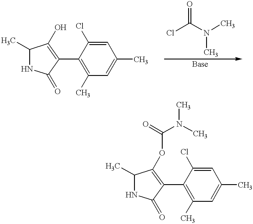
C1(C)NC(=O)C(C2=C(C)C=C(C)C=C2Cl)=C1O.ClC(N(C)C)=O.C1(C)NC(=O)C(C2=C(C)C=C(C)C=C2Cl)=C1OC(=O)N(C)C
